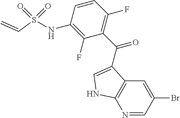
C(S(NC1=C(F)C(C(=O)C2=CNC3=C2C=C(Br)C=N3)=C(F)C=C1)(=O)=O)=C
